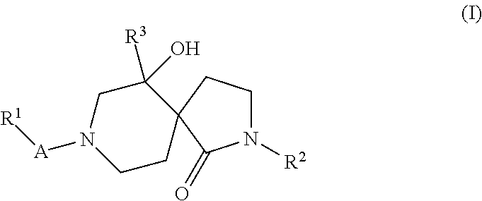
N1([R2])CCC2(C1=O)C([R3])(O)CN([A][R1])CC2
